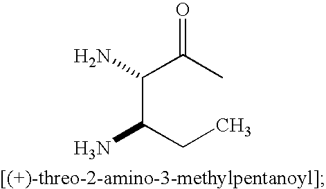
NC(C(C)=O)C(CC)N
